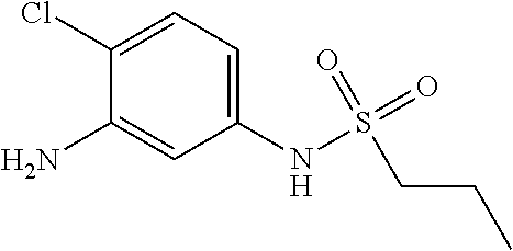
C1(NS(=O)(=O)CCC)=CC=C(Cl)C(N)=C1
